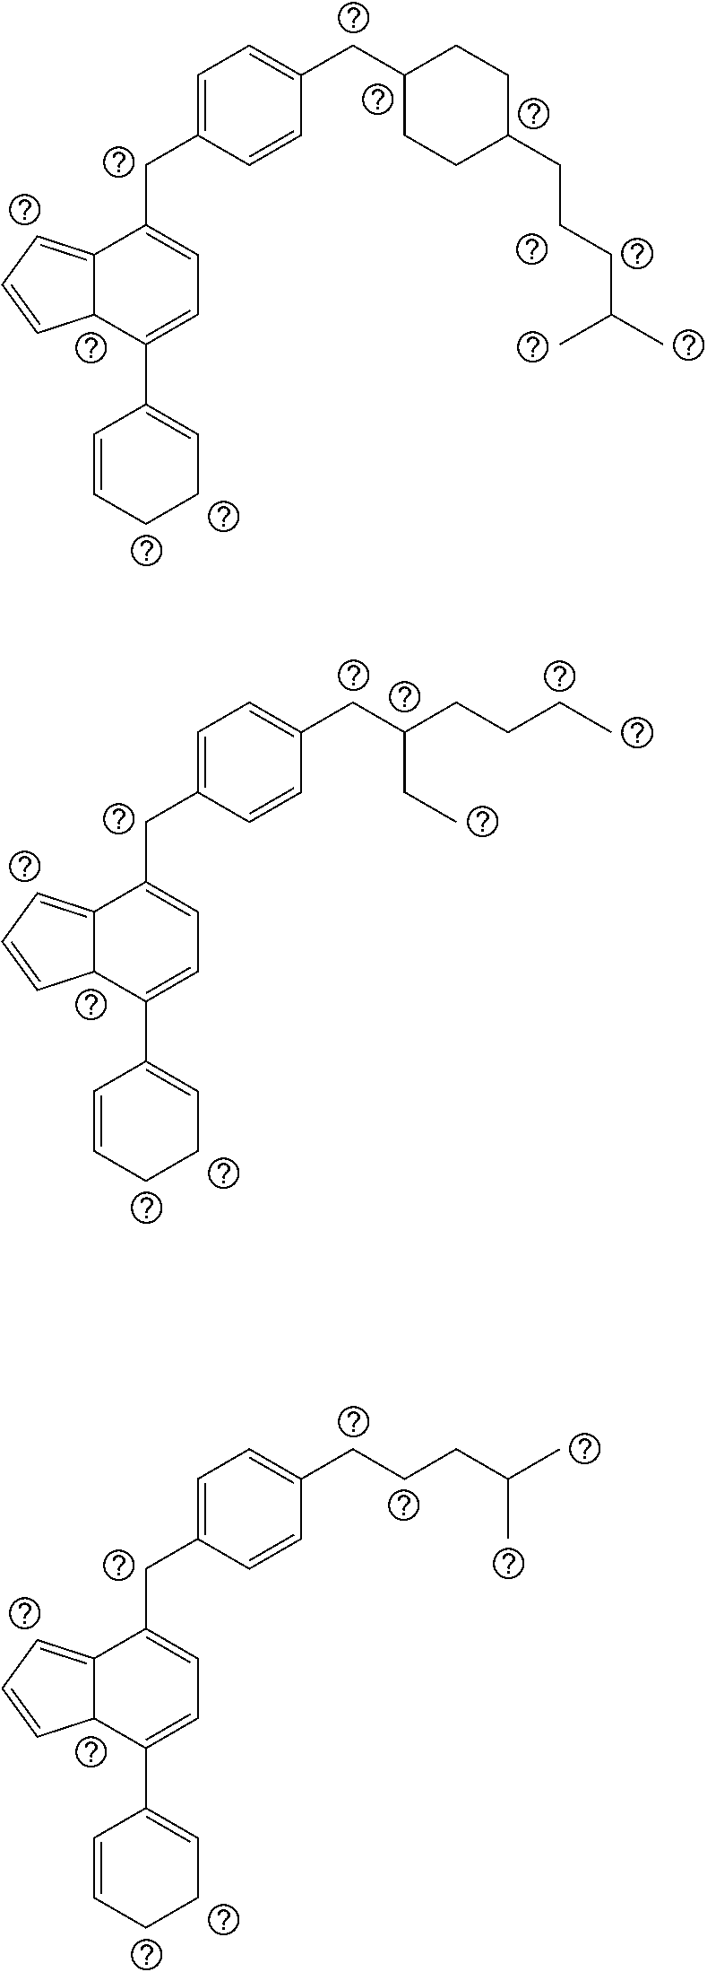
C(C1CCC(CCCC(C)C)CC1)C1=CC=C(CC2=CC=C(C3=CCCC=C3)C3C2=CC=C3)C=C1.C(C(CC)CCCC)C1=CC=C(CC2=CC=C(C3=CCCC=C3)C3C2=CC=C3)C=C1.C(CCC(C)C)C1=CC=C(CC2=CC=C(C3=CCCC=C3)C3C2=CC=C3)C=C1
